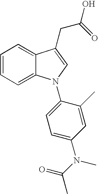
C1=CC=C2C(=C1)C(CC(O)=O)=CN2C1=CC=C(N(C(C)=O)C)C=C1C
